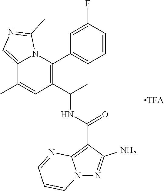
C1(C(NC(=O)C2=C3N(N=C2N)C=CC=N3)C)=C(C2=CC=CC(F)=C2)N2C(=CN=C2C)C(C)=C1
